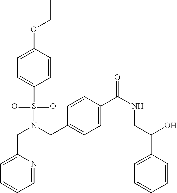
C1=C(CN(S(=O)(=O)C2=CC=C(OCC)C=C2)CC2=CC=C(C(NCC(C3=CC=CC=C3)O)=O)C=C2)N=CC=C1
